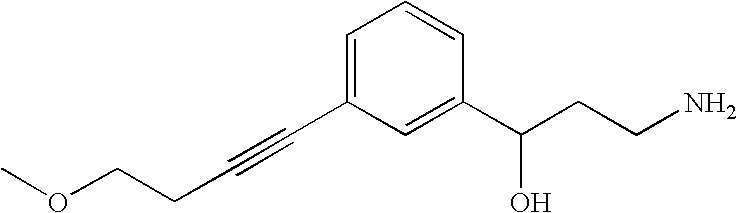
C(OC)CC#CC1=CC=CC(C(CCN)O)=C1
